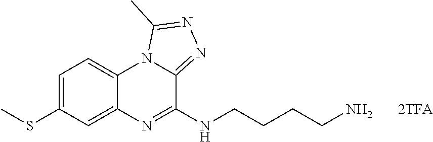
C1=C(SC)C=C2C(=C1)N1C(=NN=C1C)C(NCCCCN)=N2
